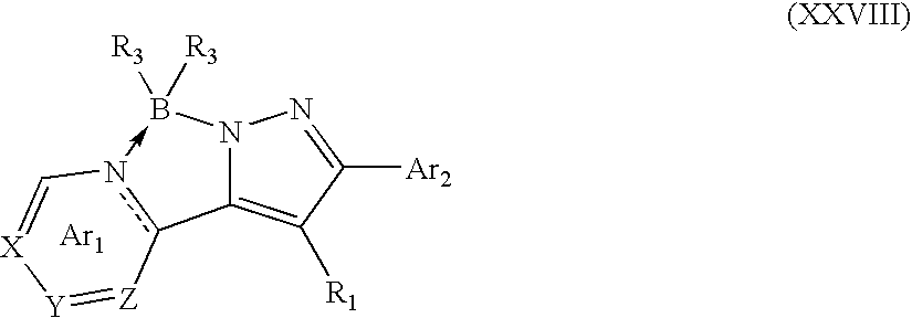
N12C(=C([R1])C([Ar2])=N1)c1n(->B2([R3])[R3])C=[X][Y]=[Z]1.[Ar1]
